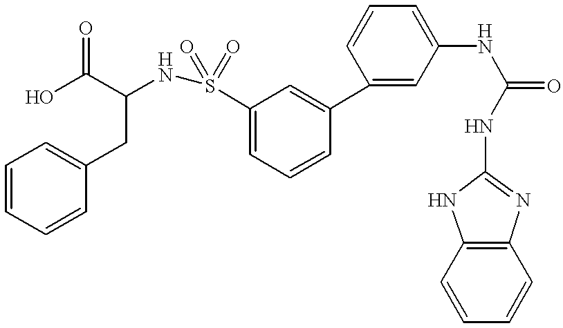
OC(C(NS(=O)(=O)C1=CC=CC(C2=CC(NC(NC3=NC4=C(N3)C=CC=C4)=O)=CC=C2)=C1)CC1=CC=CC=C1)=O
